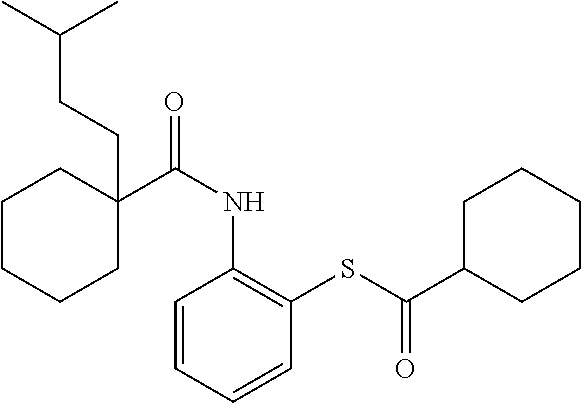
C1(C(NC2=C(SC(C3CCCCC3)=O)C=CC=C2)=O)(CCC(C)C)CCCCC1
